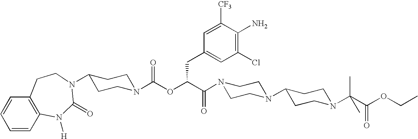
N1(C(C(OC(N2CCC(N3C(=O)N([H])C4=C(C=CC=C4)CC3)CC2)=O)CC2=CC(Cl)=C(N)C([CF3])=C2)=O)CCN(C2CCN(C(C(OCC)=O)(C)C)CC2)CC1
